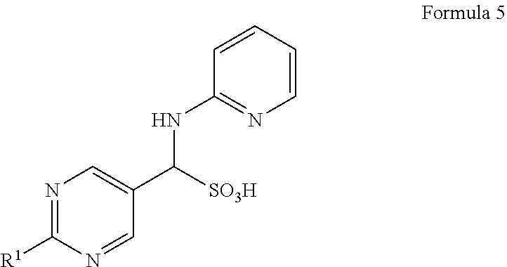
C1=CC=CC(NC(C2=CN=C([R1])N=C2)[SO3H])=N1
